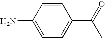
C1=CC(N)=CC=C1C(=O)C
